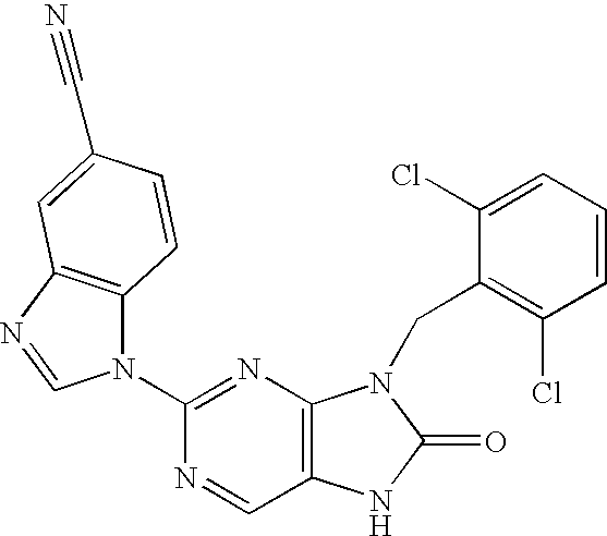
C12=C(N=C(N3C4=C(N=C3)C=C(C#N)C=C4)N=C1)N(CC1=C(Cl)C=CC=C1Cl)C(=O)N2
